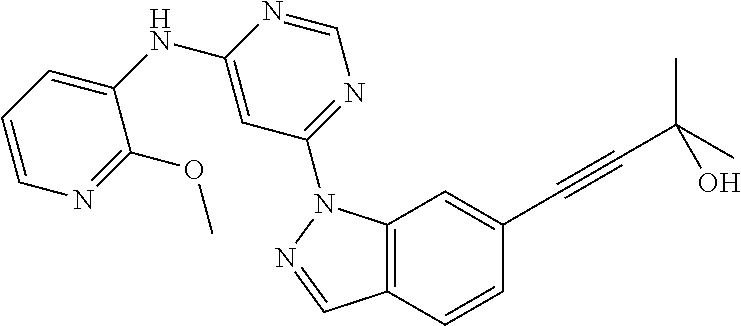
C12=C(C=C(C#CC(C)(C)O)C=C1)N(C1=NC=NC(NC3=CC=CN=C3OC)=C1)N=C2
